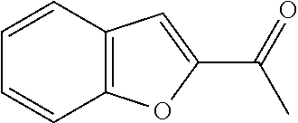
C12=C(C=CC=C1)C=C(C(=O)C)O2
